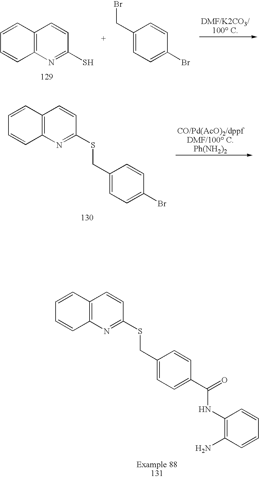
C1=CC2=C(C=C1)N=C(S)C=C2.C1=C(CBr)C=CC(Br)=C1.C1=C(CSC2=NC3=C(C=C2)C=CC=C3)C=CC(Br)=C1.C1=C(CSC2=NC3=C(C=C2)C=CC=C3)C=CC(C(=O)NC2=C(N)C=CC=C2)=C1
